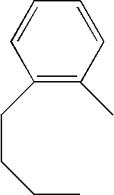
C(CCC)C1=C(C)C=CC=C1
